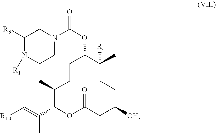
C1(C)C(C(=C[R10])C)OC(=O)CC([OH])CCC(C)([R4])C(OC(=O)N2CCN([R1])C([R3])C2)C=C1
